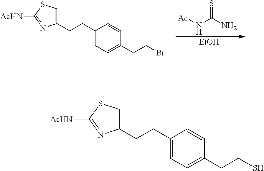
C1(CCC2=CC=C(CCS)C=C2)=CSC([AcHN])=N1.C1(CCC2=CC=C(CCBr)C=C2)=CSC([AcHN])=N1.[Ac]NC(N)=S.[EtOH]
